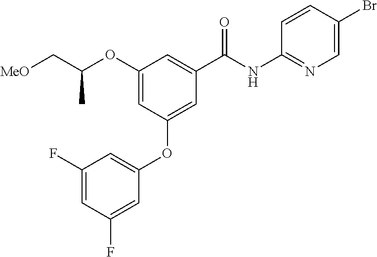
C1(F)=CC(OC2=CC(C(NC3=NC=C(Br)C=C3)=O)=CC(OC(C[MeO])C)=C2)=CC(F)=C1
